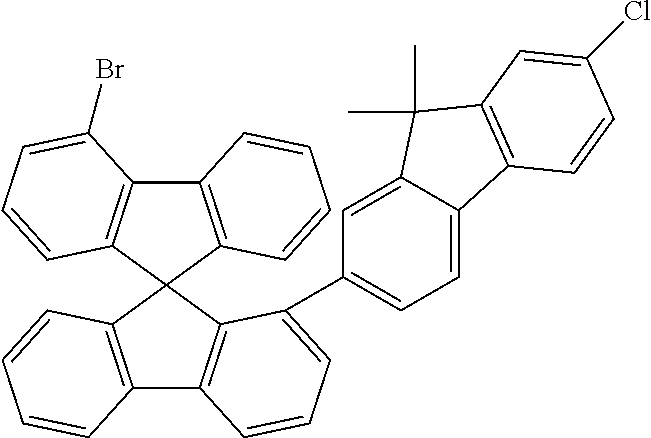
C12=C(C3(C4=C1C=CC=C4C1=CC=C4C(=C1)C(C)(C)C1=C4C=CC(Cl)=C1)C1=C(C4=C3C=CC=C4Br)C=CC=C1)C=CC=C2
